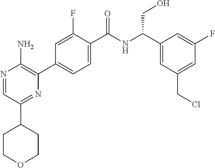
N1=CC(C2CCOCC2)=NC(C2=CC=C(C(NC(C3=CC(CCl)=CC(F)=C3)CO)=O)C(F)=C2)=C1N
